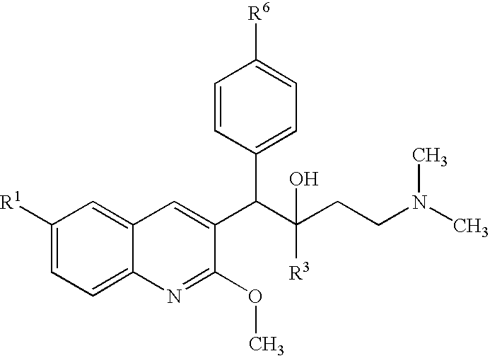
C1([R1])=CC=C2C(=C1)C=C(C(C(CCN(C)C)([R3])O)C1=CC=C([R6])C=C1)C(OC)=N2
